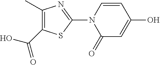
OC(C1=C(C)N=C(N2C(=O)C=C(O)C=C2)S1)=O
